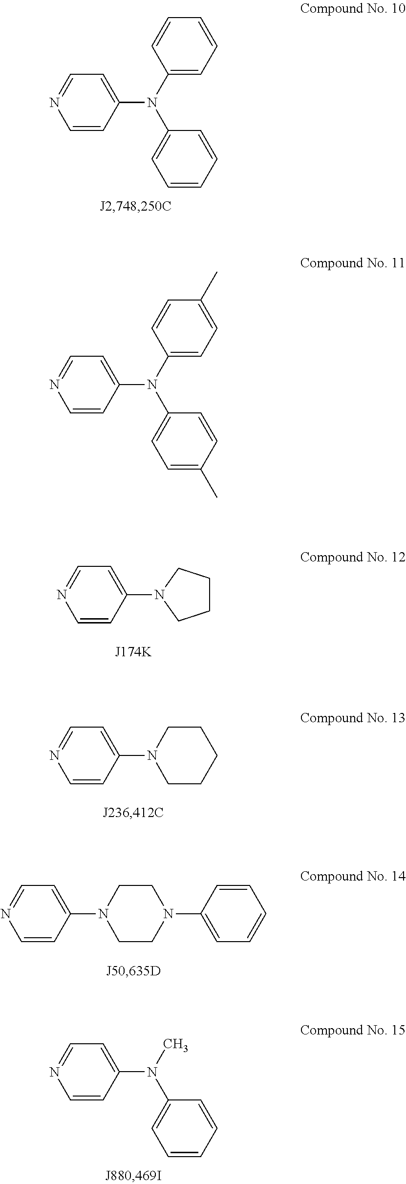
C1=CC(N(C2=CC=CC=C2)C2=CC=CC=C2)=CC=N1.C1=CC(N(C2=CC=C(C)C=C2)C2=CC=C(C)C=C2)=CC=N1.C1=CC(N2CCCC2)=CC=N1.C1=CC(N2CCCCC2)=CC=N1.C1=CC(N2CCN(C3=CC=CC=C3)CC2)=CC=N1.C1=CC(N(C)C2=CC=CC=C2)=CC=N1
